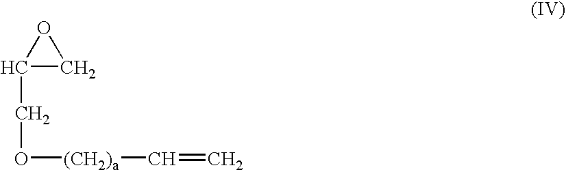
O1C(CO[(CH2)a]C=C)C1
